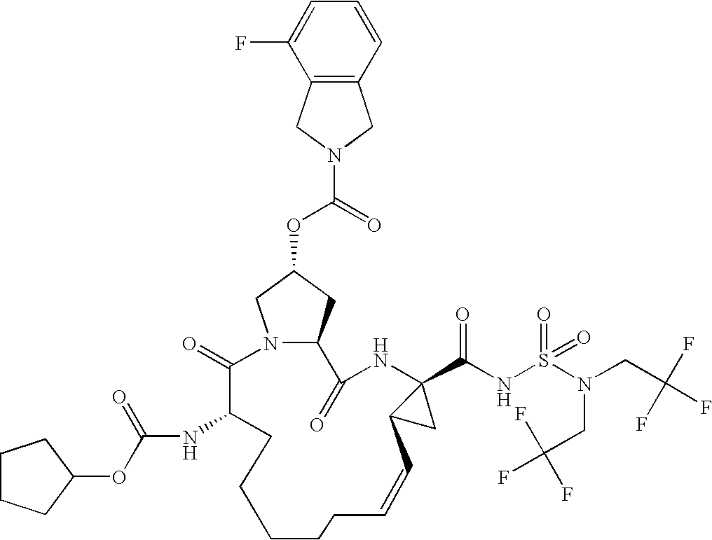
N12CC(OC(=O)N3CC4=C(C3)C(F)=CC=C4)CC1C(=O)NC1(C(NS(N(CC(F)(F)F)CC(F)(F)F)(=O)=O)=O)C(C1)C=CCCCCCC(NC(OC1CCCC1)=O)C2=O
